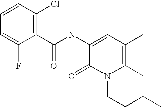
C1=CC(Cl)=C(C(NC2=CC(C)=C(C)N(CCCC)C2=O)=O)C(F)=C1
